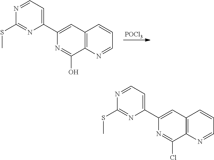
[POCl3].N1=CC=C(C2=CC3=C(N=CC=C3)C(O)=N2)N=C1SC.N1=CC=C(C2=CC3=C(N=CC=C3)C(Cl)=N2)N=C1SC
